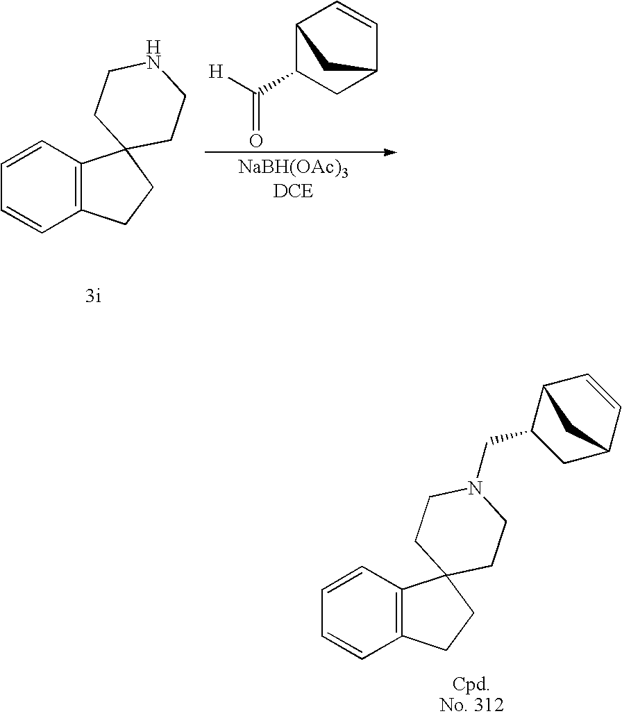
[H]C(=O)C1CC2C=CC1C2.C1=CC2=C(C=C1)CCC21CCNCC1.C1=CC2=C(C=C1)CCC21CCN(CC2C3C=CC(C2)C3)CC1
